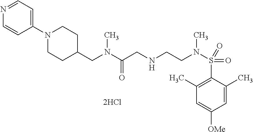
C1=C(C)C(S(=O)(=O)N(CCNCC(N(CC2CCN(C3=CC=NC=C3)CC2)C)=O)C)=C(C)C=C1[OMe]
